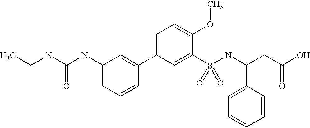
C1=C(NC(NCC)=O)C=C(C2=CC=C(OC)C(S(=O)(NC(C3=CC=CC=C3)CC(O)=O)=O)=C2)C=C1
